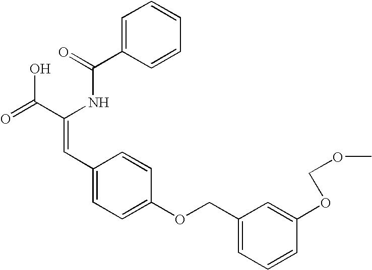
C(=O)(NC(C(=O)O)=CC1=CC=C(OCC2=CC=CC(OCOC)=C2)C=C1)C1=CC=CC=C1
